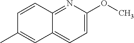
C12=CC=C(OC)N=C1C=CC(C)=C2
